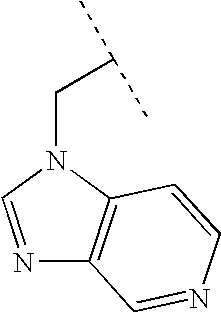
N1=CN(CC(C)C)C2=C1C=NC=C2
